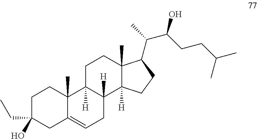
C1C(CC)(O)CC2=CCC3([H])C([H])(C2(C)C1)CCC1(C)C3([H])CCC1C(C)C(CCC(C)C)O
